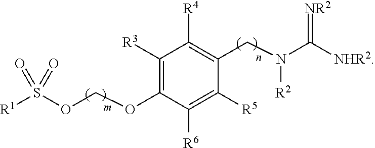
C1([R3])=C(OCOS([R1])(=O)=O)C([R6])=C([R5])C(CN(C([NHR2])=[NR2])[R2])=C1[R4]
